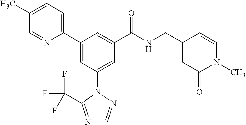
C1(C2=CC(N3N=CN=C3C(F)(F)F)=CC(C(NCC3=CC(=O)N(C)C=C3)=O)=C2)=CC=C(C)C=N1
